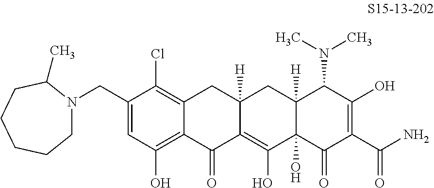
N1(CC2=CC(O)=C3C(=C2Cl)CC2([H])C(=C(O)C4(O)C([H])(C2)C(N(C)C)C(O)=C(C(N)=O)C4=O)C3=O)CCCCCC1C
